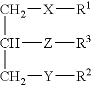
C(C[X][R1])([Z][R3])C[Y][R2]
